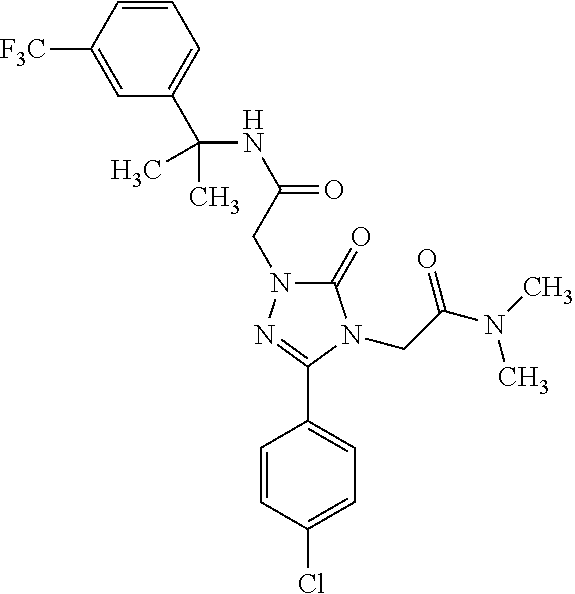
C1(C(NC(=O)CN2C(=O)N(CC(N(C)C)=O)C(C3=CC=C(Cl)C=C3)=N2)(C)C)=CC=CC([F3C])=C1
